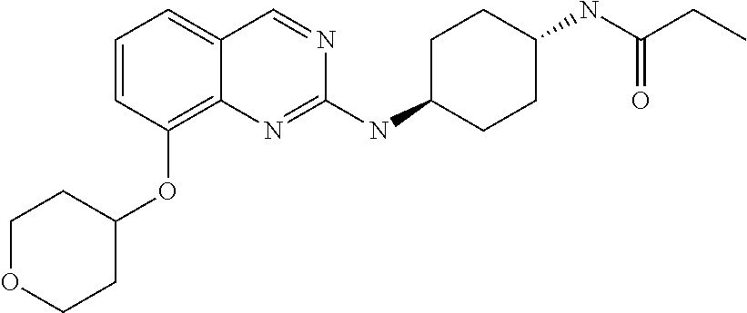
C1=CC=C2C(=C1OC1CCOCC1)N=C(NC1CCC(NC(CC)=O)CC1)N=C2
